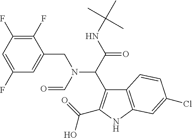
C1=C(CN(C(C(=O)NC(C)(C)C)C2=C(C(=O)O)NC3=C2C=CC(Cl)=C3)C=O)C(F)=C(F)C=C1F
